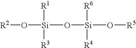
[R2]O[Si]([R1])([R3])O[Si]([R6])([R4])O[R5]
